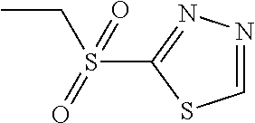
C1(S(CC)(=O)=O)=NN=CS1
